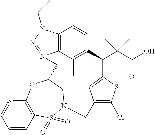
C12=C3C(C)=C(C=C1)C(C(C(O)=O)(C)C)C1=CC(=C(Cl)S1)CN1S(=O)(=O)C4=C(N=CC=C4)OC(CN3=NN2CC)C1
